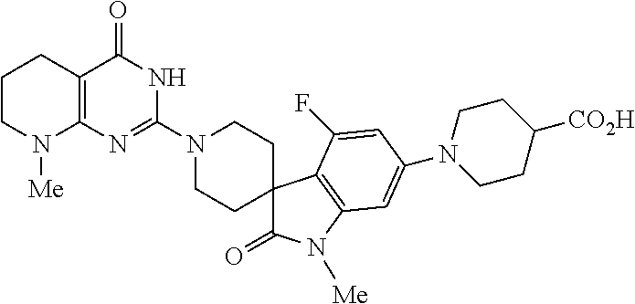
C1CN([Me])C2=C(C1)C(=O)NC(N1CCC3(CC1)C(=O)N([Me])C1=C3C(F)=CC(N3CCC([CO2H])CC3)=C1)=N2
